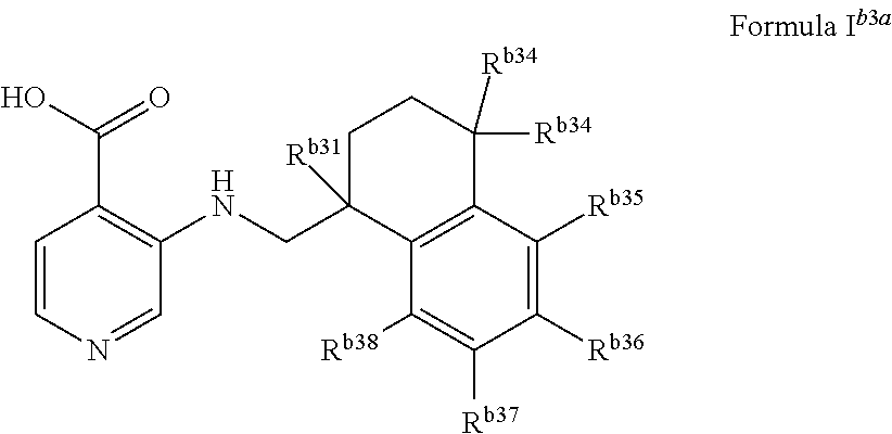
C1=CN=CC(NCC2([Rb31])C3=C(C([Rb34])([Rb34])CC2)C([Rb35])=C([Rb36])C([Rb37])=C3[Rb38])=C1C(=O)O
